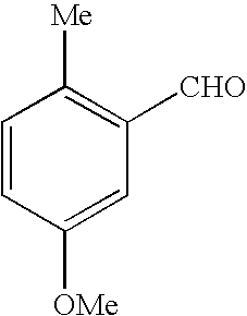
C1=CC([OMe])=CC([CHO])=C1[Me]
